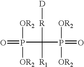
[OR2]P(C([R][D])([R1])P([OR2])(=O)[OR2])(=O)[OR2]
